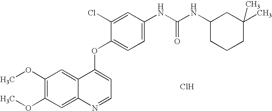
C1(OC)=C(OC)C=C2C(=C1)C(OC1=CC=C(NC(NC3CCCC(C)(C)C3)=O)C=C1Cl)=CC=N2.Cl
